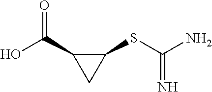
OC(C1CC1SC(N)=N)=O
